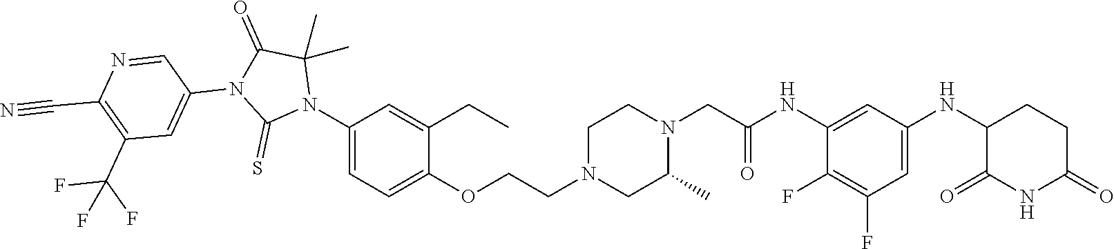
C1(F)=C(F)C=C(NC2C(=O)NC(=O)CC2)C=C1NC(CN1CCN(CCOC2=CC=C(N3C(C)(C)C(=O)N(C4=CC(C(F)(F)F)=C(C#N)N=C4)C3=S)C=C2CC)CC1C)=O
